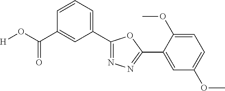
[H]OC(C1=CC(C2=NN=C(C3=CC(OC)=CC=C3OC)O2)=CC=C1)=O
